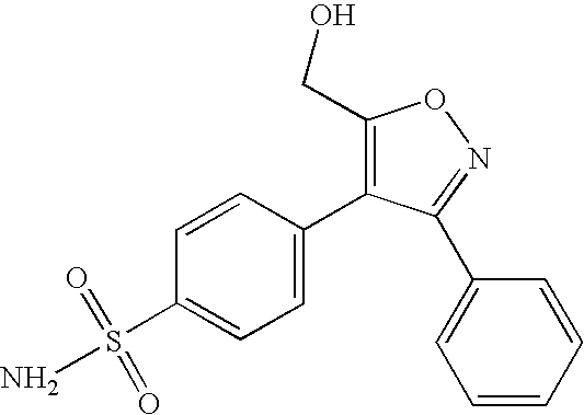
C1(CO)=C(C2=CC=C(S(=O)(=O)N)C=C2)C(C2=CC=CC=C2)=NO1
